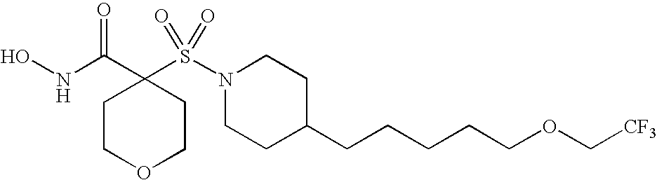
ONC(C1(S(N2CCC(CCCCCOC[CF3])CC2)(=O)=O)CCOCC1)=O
